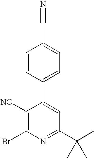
C(C1=CC=C(C2=CC(C(C)(C)C)=NC(Br)=C2[NC])C=C1)#N
